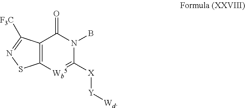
C12=C(C(=O)N(B)C([X][Y][Wd])=[Wb5]1)C([F3C])=NS2
